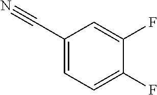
C1(C#N)=CC=C(F)C(F)=C1
